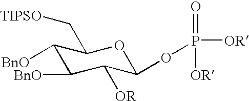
[BnO]C1C(C[TIPSO])OC(OP([OR])(=O)[OR])C([OR])C1[BnO]
